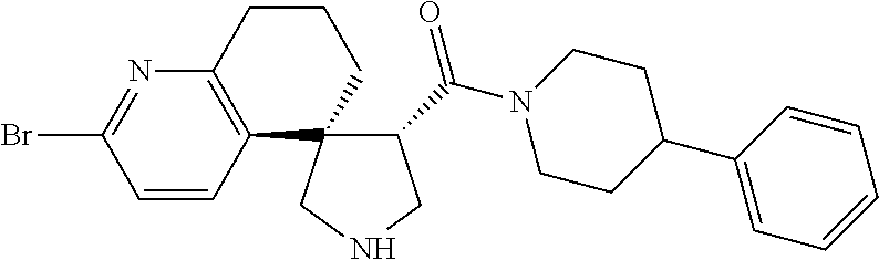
C1(C(N2CCC(C3=CC=CC=C3)CC2)=O)C2(CNC1)CCCC1=C2C=CC(Br)=N1
